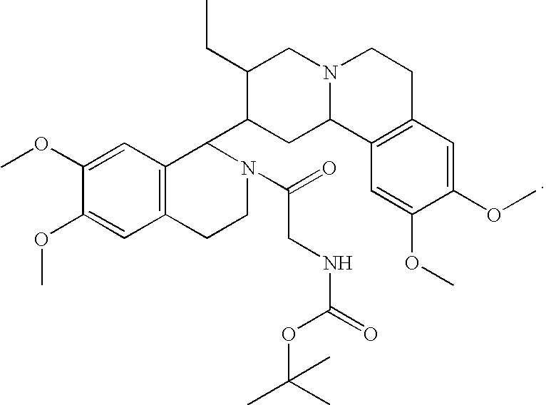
C12=C(CCN(C(=O)CNC(=O)OC(C)(C)C)C1C1CC3N(CC1CC)CCC1=C3C=C(OC)C(OC)=C1)C=C(OC)C(OC)=C2
